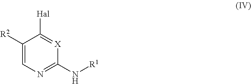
C1([R2])=CN=C(N[R1])[X]=C1[Hal]
